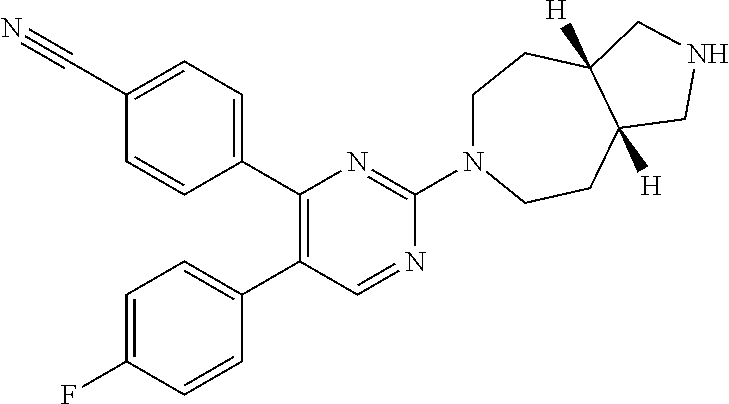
C1(C2=CC=C(C#N)C=C2)=C(C2=CC=C(F)C=C2)C=NC(N2CCC3([H])C([H])(CC2)CNC3)=N1
